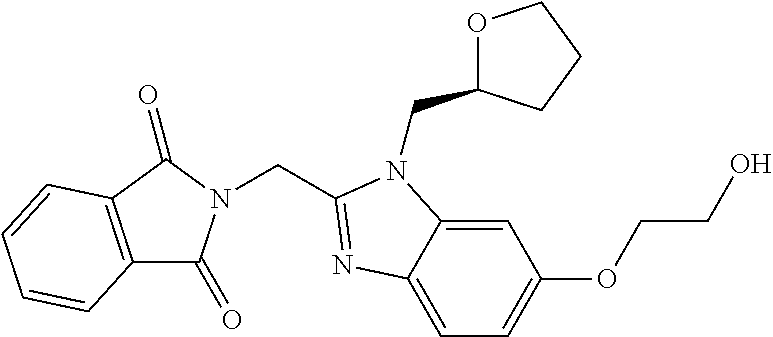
C(C1=NC2=CC=C(OCCO)C=C2N1CC1OCCC1)N1C(=O)C2=C(C1=O)C=CC=C2
